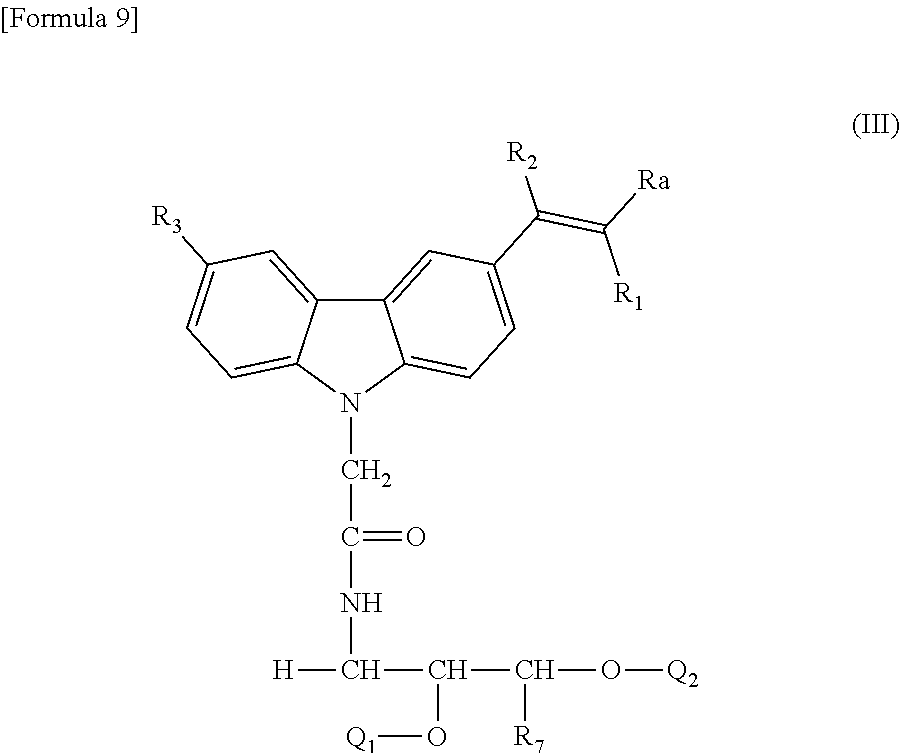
C12=CC(C(=C([R1])[Ra])[R2])=CC=C1N(CC(NC([H])C(C(O[Q2])[R7])O[Q1])=O)C1=CC=C([R3])C=C21
